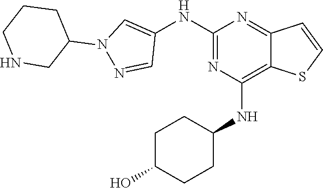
C1(NC2=CN(C3CCCNC3)N=C2)=NC(NC2CCC(O)CC2)=C2C(=N1)C=CS2
